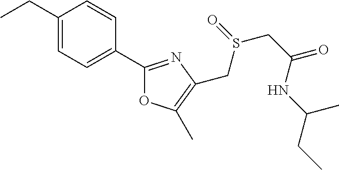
C1(CC)=CC=C(C2=NC(CS(=O)CC(=O)NC(CC)C)=C(C)O2)C=C1
